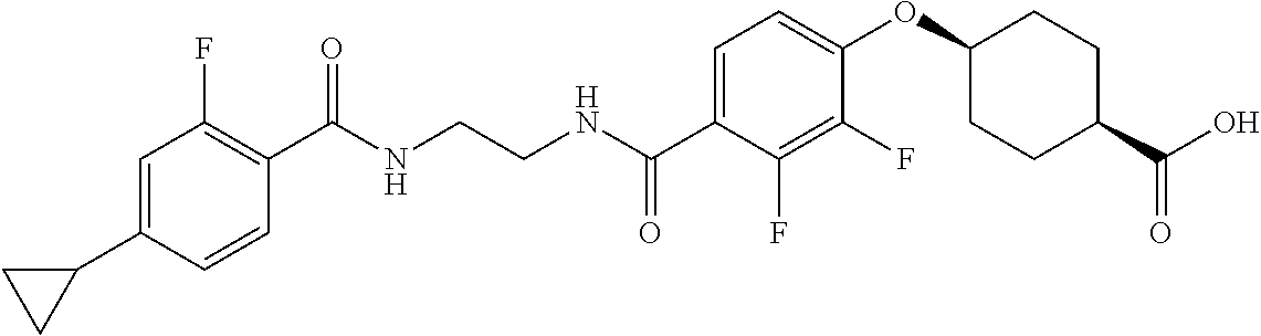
C(NCCNC(C1=CC=C(OC2CCC(C(O)=O)CC2)C(F)=C1F)=O)(=O)C1=C(F)C=C(C2CC2)C=C1
